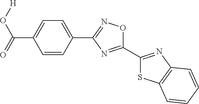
C1(C2=NC3=C(S2)C=CC=C3)=NC(C2=CC=C(C(=O)O[H])C=C2)=NO1
